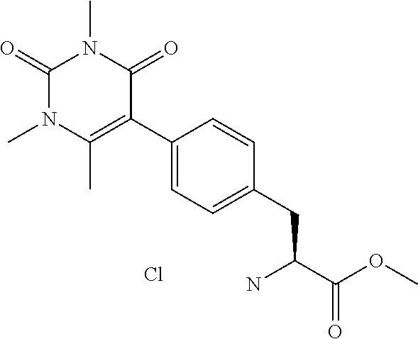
NC(CC1=CC=C(C2=C(C)N(C)C(=O)N(C)C2=O)C=C1)C(OC)=O.Cl
